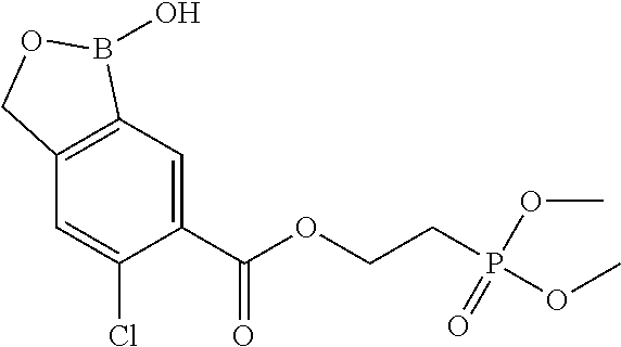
C1=C(C(OCCP(OC)(OC)=O)=O)C(Cl)=CC2=C1B(O)OC2
